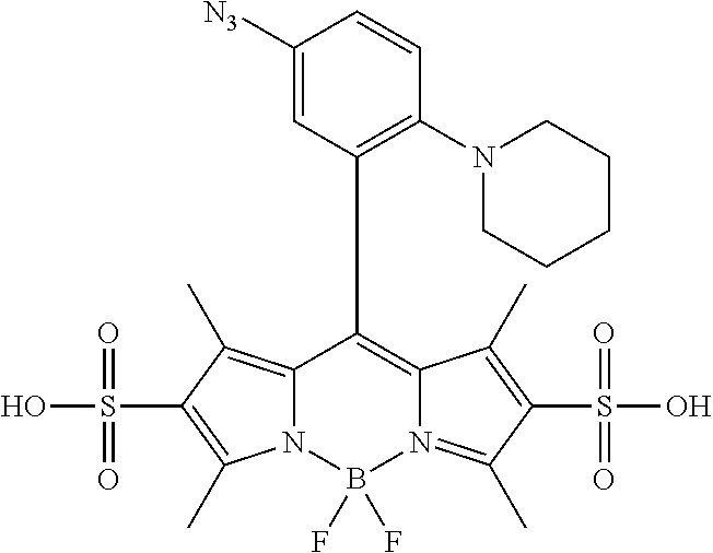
C12=C(C)C(S(O)(=O)=O)=C(C)N1B(F)(F)N1=C(C)C(S(=O)(O)=O)=C(C)C1=C2C1=C(N2CCCCC2)C=CC([N3])=C1
